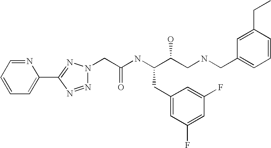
N1(CC(NC(C(CNCC2=CC=CC(CC)=C2)O)CC2=CC(F)=CC(F)=C2)=O)N=NC(C2=CC=CC=N2)=N1
